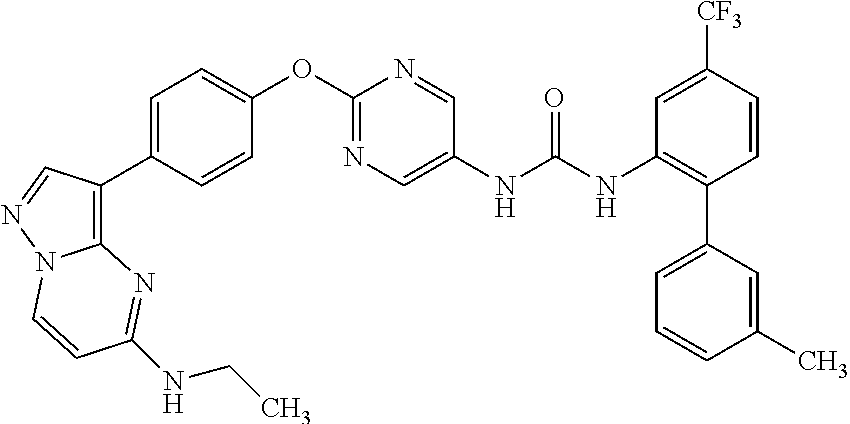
C1=CC([CF3])=CC(NC(NC2=CN=C(OC3=CC=C(C4=C5N(N=C4)C=CC(NCC)=N5)C=C3)N=C2)=O)=C1C1=CC=CC(C)=C1
